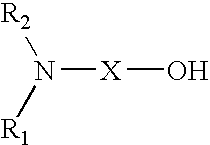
N([X]O)([R1])[R2]
